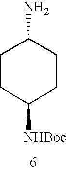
C1CC([NHBoc])CCC1N
